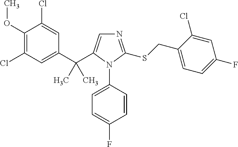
C1(OC)=C(Cl)C=C(C(C2=CN=C(SCC3=CC=C(F)C=C3Cl)N2C2=CC=C(F)C=C2)(C)C)C=C1Cl
